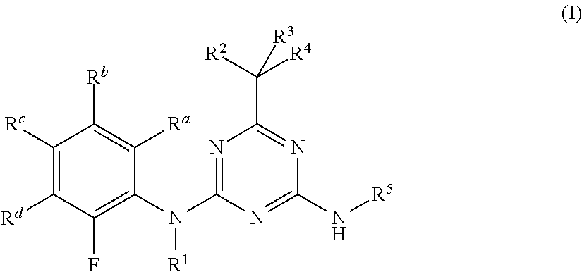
C1([Rc])=C([Rd])C(F)=C(N([R1])C2=NC(C([R2])([R4])[R3])=NC(N[R5])=N2)C([Ra])=C1[Rb]
